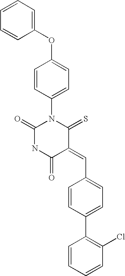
C1=CC=CC(OC2=CC=C(N3C(=O)NC(=O)C(=CC4=CC=C(C5=C(Cl)C=CC=C5)C=C4)C3=S)C=C2)=C1
